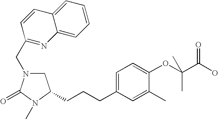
C1N(CC2=NC3=CC=CC=C3C=C2)C(=O)N(C)C1CCCC1=CC=C(OC(C(O)=O)(C)C)C(C)=C1
